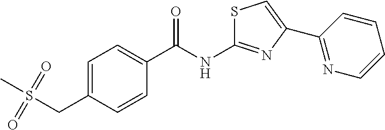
S1C(NC(C2=CC=C(CS(C)(=O)=O)C=C2)=O)=NC(C2=NC=CC=C2)=C1
